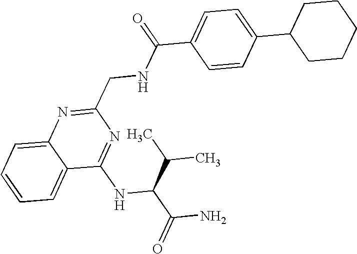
C1=CC=C2C(=C1)N=C(CNC(C1=CC=C(C3CCCCC3)C=C1)=O)N=C2NC(C(C)C)C(=O)N
